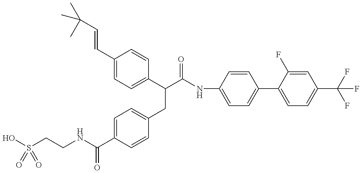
OS(CCNC(C1=CC=C(CC(C(=O)NC2=CC=C(C3=CC=C(C(F)(F)F)C=C3F)C=C2)C2=CC=C(C=CC(C)(C)C)C=C2)C=C1)=O)(=O)=O
